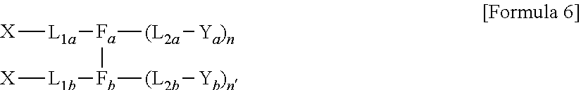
[X][L1a][Fa]([(L2a][Ya)n])[Fb]([(L2b][Yb)n])[L1b][X]
